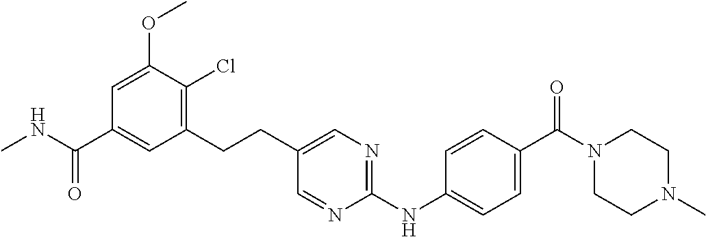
CNC(C1=CC(CCC2=CN=C(NC3=CC=C(C(N4CCN(C)CC4)=O)C=C3)N=C2)=C(Cl)C(OC)=C1)=O
